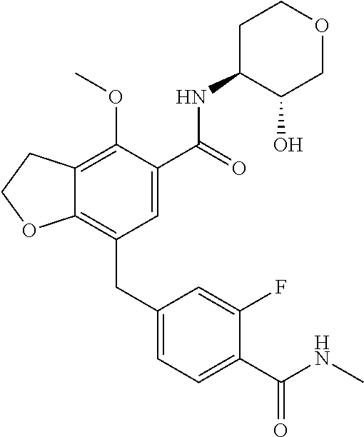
C12=C(CC3=CC=C(C(NC)=O)C(F)=C3)C=C(C(NC3C(O)COCC3)=O)C(OC)=C1CCO2
